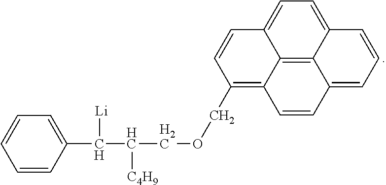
C12=CC=C3C4=C1C(=CC=C2)C=CC4=C(COCC(C(C1=CC=CC=C1)[Li])[C4H9])C=C3
